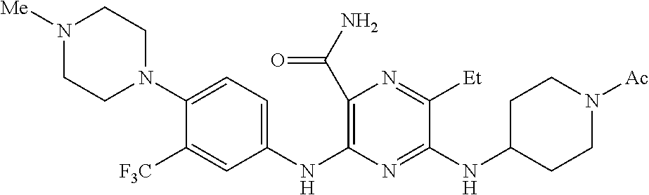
C1(C(N)=O)=C(NC2=CC=C(N3CCN([Me])CC3)C([F3C])=C2)N=C(NC2CCN([Ac])CC2)C([Et])=N1
